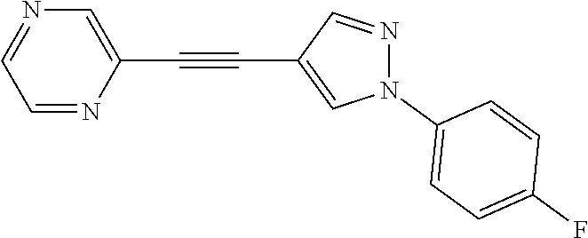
C1=NC(C#CC2=CN(C3=CC=C(F)C=C3)N=C2)=CN=C1
